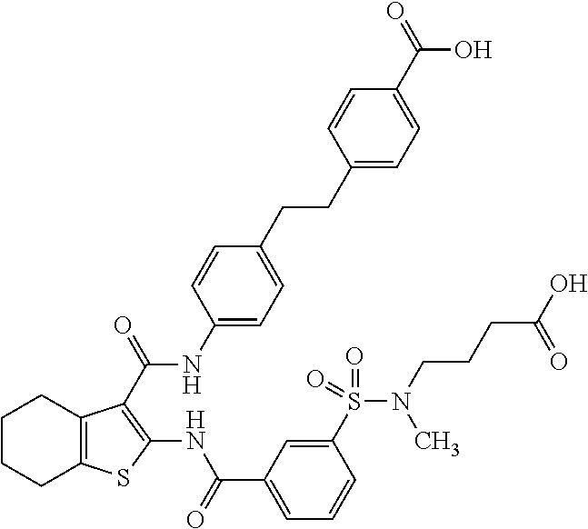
C1(CCC2=CC=C(NC(=O)C3=C(NC(C4=CC=CC(S(N(CCCC(O)=O)C)(=O)=O)=C4)=O)SC4=C3CCCC4)C=C2)=CC=C(C(=O)O)C=C1
